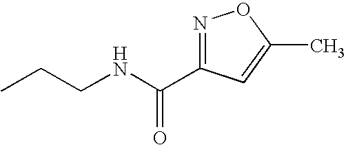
CCCNC(=O)C1=NOC(C)=C1
